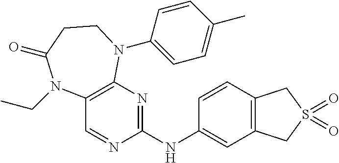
C1=CC(NC2=NC3=C(C=N2)N(CC)C(=O)CCN3C2=CC=C(C)C=C2)=CC2=C1CS(=O)(=O)C2
